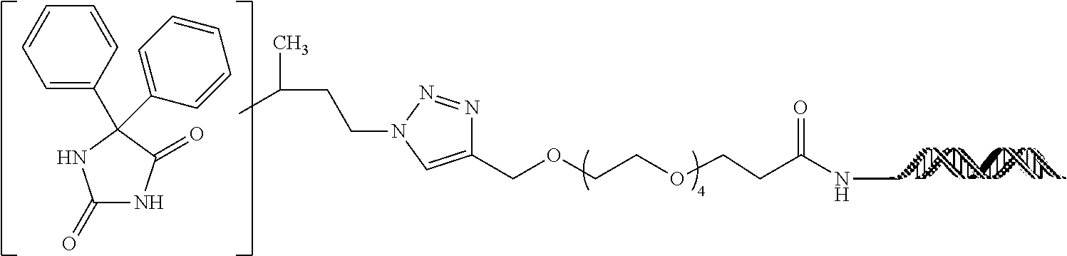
C1(COCCOCCC(NC)=O)=CN(CCC(C)C)N=N1.C1=C(C2(C3=CC=CC=C3)C(=O)NC(=O)N2)C=CC=C1
